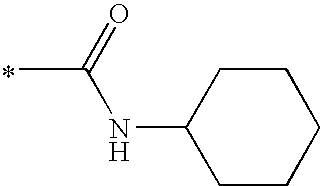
*.CC(=O)NC1CCCCC1
